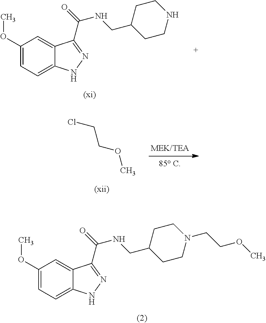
C12=CC=C(OC)C=C1C(C(NCC1CCN(CCOC)CC1)=O)=NN2.C12=CC=C(OC)C=C1C(C(NCC1CCNCC1)=O)=NN2.ClCCOC
